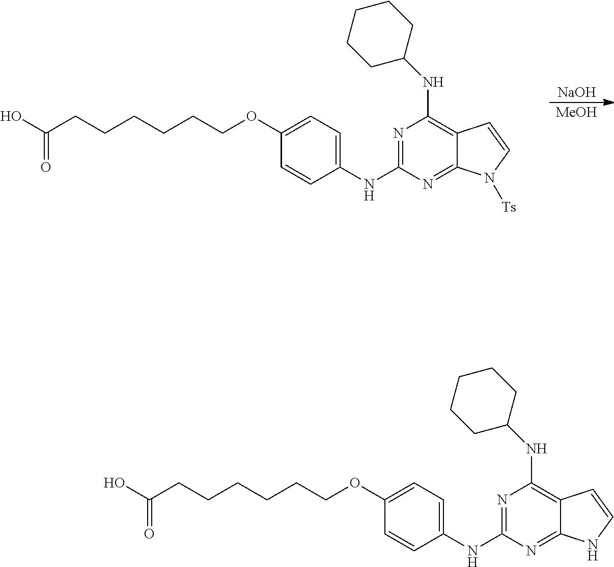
N1=C(NC2=CC=C(OCCCCCCC(O)=O)C=C2)N=C2C(=C1NC1CCCCC1)C=CN2[Ts].[NaOH].[MeOH].N1=C(NC2=CC=C(OCCCCCCC(O)=O)C=C2)N=C2C(=C1NC1CCCCC1)C=CN2
